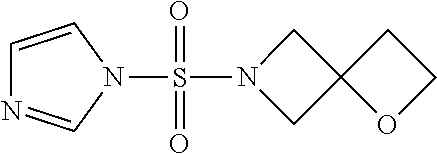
C1=CN(S(N2CC3(C2)OCC3)(=O)=O)C=N1
